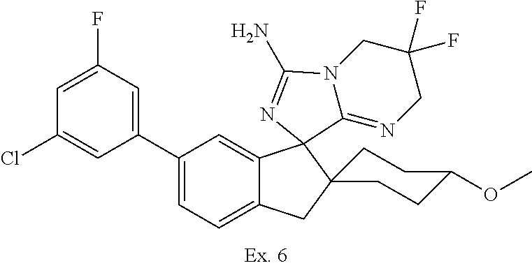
C1(C2=CC=C3C(=C2)C2(C4(C3)CCC(OC)CC4)C3=NCC(F)(F)CN3C(N)=N2)=CC(F)=CC(Cl)=C1
